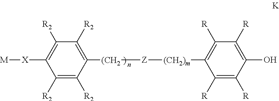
C1([R2])=C([R2])C([(CH2][Z][(CH2)m]C2=C([R])C([R])=C(O)C([R])=C2[R])=C([R2])C([R2])=C1[X][M]
